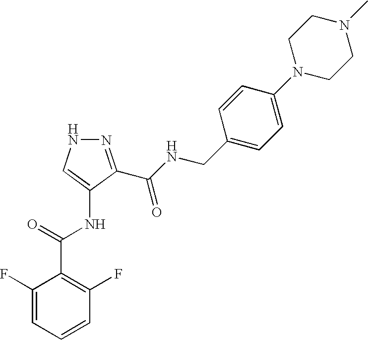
N1N=C(C(NCC2=CC=C(N3CCN(C)CC3)C=C2)=O)C(NC(=O)C2=C(F)C=CC=C2F)=C1
